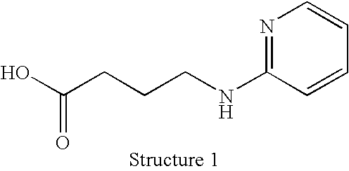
OC(CCCNC1=NC=CC=C1)=O
